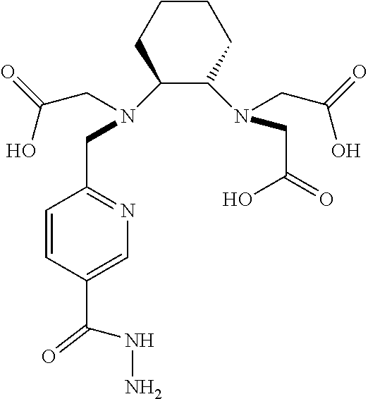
C1(N(CC2=NC=C(C(NN)=O)C=C2)CC(=O)O)C(N(CC(=O)O)CC(=O)O)CCCC1
